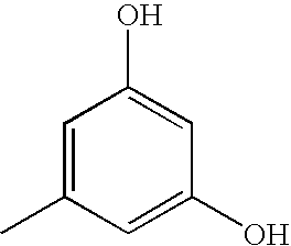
C1=C(C)C=C(O)C=C1O
